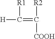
[H]C(=C([R2])[COOH])[R1]
